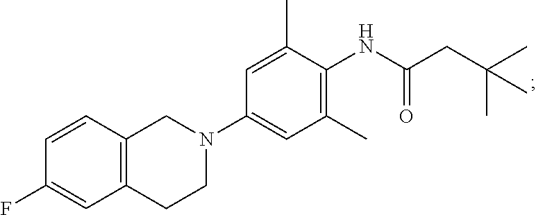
C1C2=C(C=CC(F)=C2)CN(C2=CC(C)=C(NC(CC(C)(C)C)=O)C(C)=C2)C1
